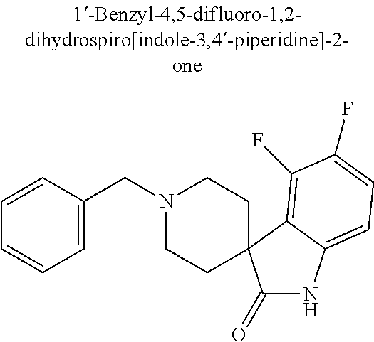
N1(CC2=CC=CC=C2)CCC2(CC1)C(=O)NC1=CC=C(F)C(F)=C12
